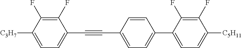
C1(F)=C(F)C([C3H7])=CC=C1C#CC1=CC=C(C2=CC=C([C5H11])C(F)=C2F)C=C1
